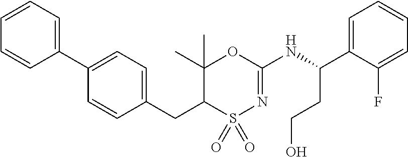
C1=C(C2=CC=CC=C2)C=CC(CC2C(C)(C)OC(NC(C3=CC=CC=C3F)CCO)=NS2(=O)=O)=C1
